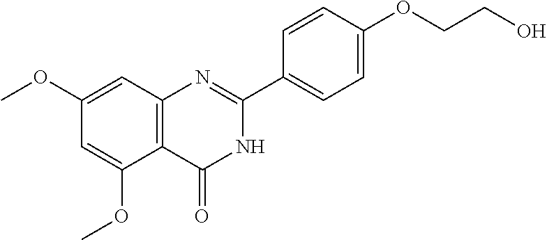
C1=C(OC)C2=C(C=C1OC)N=C(C1=CC=C(OCCO)C=C1)NC2=O
